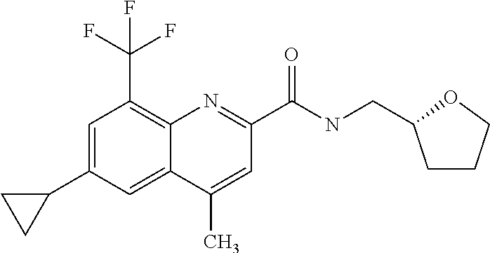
C1(C)=CC(C(NCC2CCCO2)=O)=NC2=C(C(F)(F)F)C=C(C3CC3)C=C12
